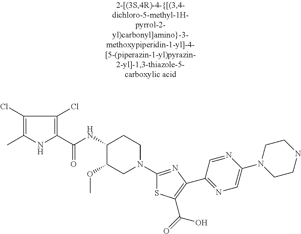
C1(Cl)=C(C)NC(C(NC2C(OC)CN(C3=NC(C4=NC=C(N5CCNCC5)N=C4)=C(C(=O)O)S3)CC2)=O)=C1Cl
